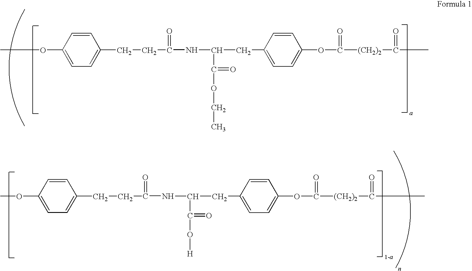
C1(CCC(NC(CC2=CC=C(OC([(CH2)2]C(C)=O)=O)C=C2)C(OCC)=O)=O)=CC=C(OC)C=C1.COC1=CC=C(CCC(NC(CC2=CC=C(OC([(CH2)2]C(C)=O)=O)C=C2)C(O[H])=O)=O)C=C1
